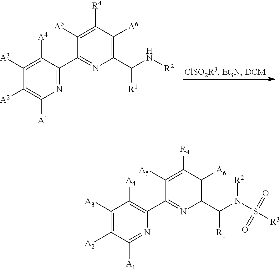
C1([A4])=C([A3])C([A2])=C([A1])N=C1C1=NC(C([R1])N[R2])=C([A6])C([R4])=C1[A5].C1([A4])=C(C2=NC(C([R1])N(S([R3])(=O)=O)[R2])=C([A6])C([R4])=C2[A5])N=C([A1])C([A2])=C1[A3]
